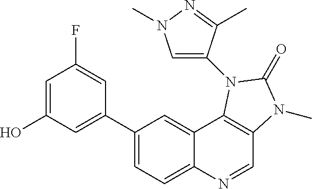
C1=C(O)C=C(C2=CC=C3C(=C2)C2=C(C=N3)N(C)C(=O)N2C2=CN(C)N=C2C)C=C1F
